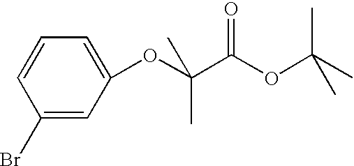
C1(OC(C(OC(C)(C)C)=O)(C)C)=CC=CC(Br)=C1
